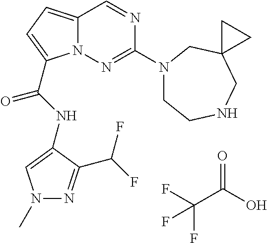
O=C(O)C(F)(F)F.N1=CC2=CC=C(C(NC3=CN(C)N=C3C(F)F)=O)N2N=C1N1CCNCC2(C1)CC2
